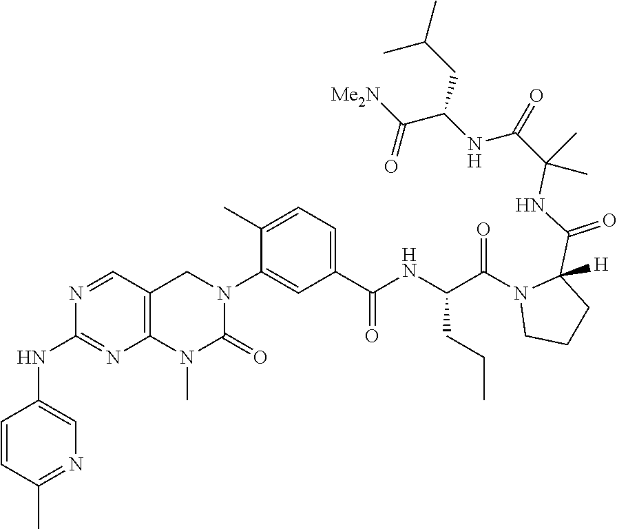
C1=CC(C)=NC=C1NC1=NC2=C(C=N1)CN(C1=CC(C(NC(C(=O)N3CCCC3(C(NC(C(NC(C([Me2N])=O)CC(C)C)=O)(C)C)=O)[H])CCC)=O)=CC=C1C)C(=O)N2C
